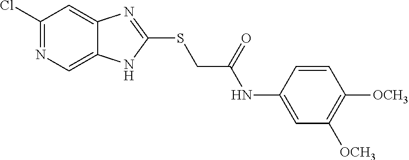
C1(Cl)=NC=C2C(=C1)N=C(SCC(NC1=CC([OCH3])=C([OCH3])C=C1)=O)N2
